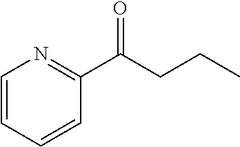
C1=CC=CC(C(CCC)=O)=N1
